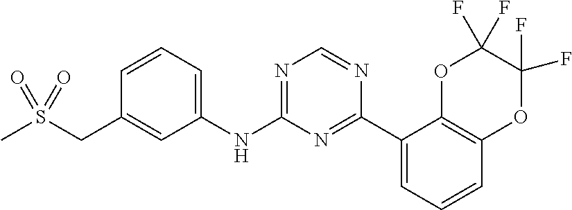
C1(NC2=NC=NC(C3=CC=CC4=C3OC(F)(F)C(F)(F)O4)=N2)=CC=CC(CS(C)(=O)=O)=C1
